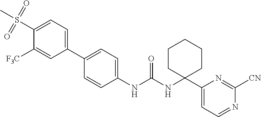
C1(NC(NC2(C3=CC=NC([CN])=N3)CCCCC2)=O)=CC=C(C2=CC=C(S(C)(=O)=O)C([F3C])=C2)C=C1
